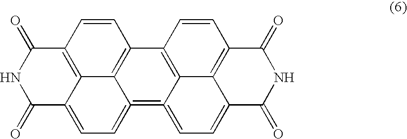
C12=C3C(=CC=C4=C5=CC=C6C7=C(C=CC(=C57)C(=C34)C=C1)C(=O)NC6=O)C(=O)NC2=O
